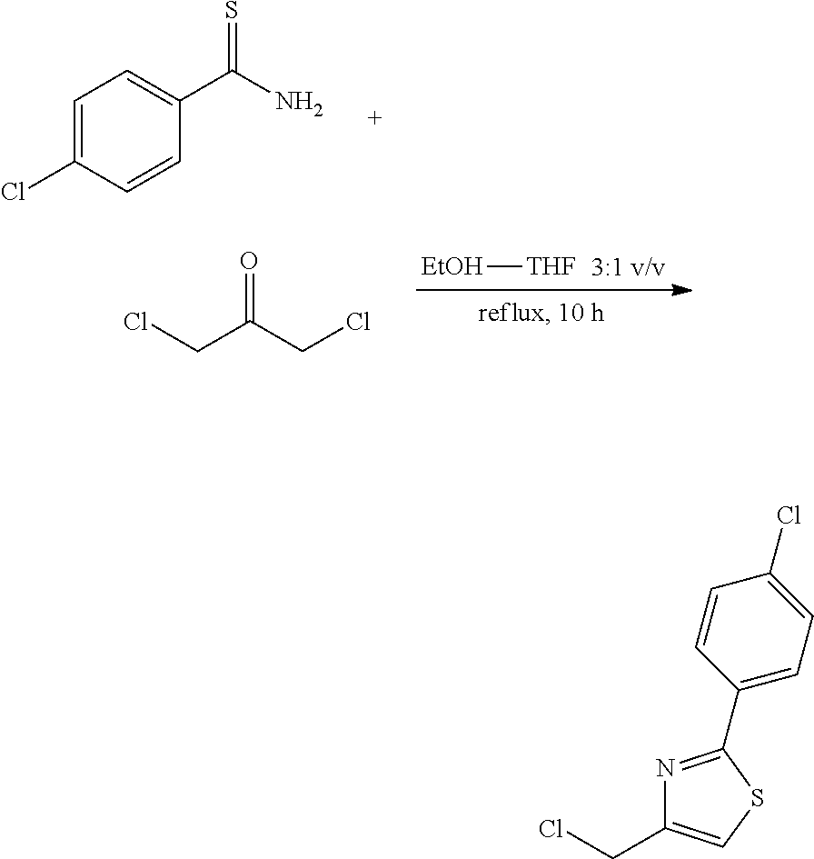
C1=C(Cl)C=CC(C(N)=S)=C1.[EtOH][THF].ClCC(CCl)=O.C1(C2=NC(CCl)=CS2)=CC=C(Cl)C=C1
